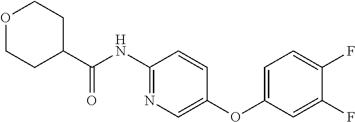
C1C(C(NC2=NC=C(OC3=CC=C(F)C(F)=C3)C=C2)=O)CCOC1
